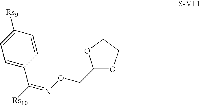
C1=C(C([Rs10])=NOCC2OCCO2)C=CC([Rs9])=C1
